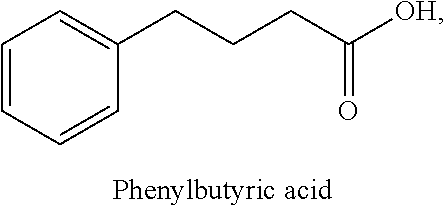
C1=CC=CC(CCCC([OH])=O)=C1
